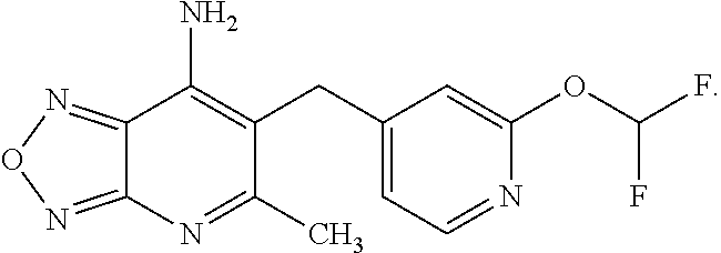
C12=NON=C1N=C(C)C(CC1=CC=NC(OC(F)F)=C1)=C2N
